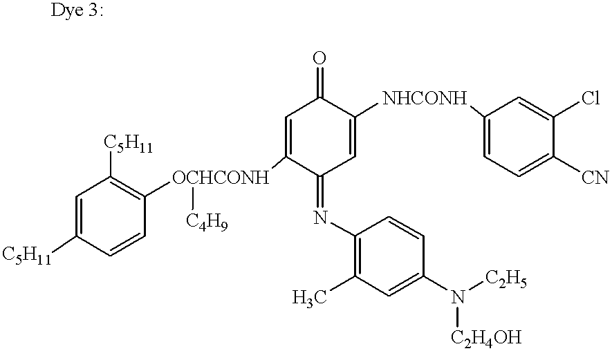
C1=C([C5H11])C=CC([OCHCONH]([C4H9])C2=CC(=O)C([NHCONH]C3=CC=C([CN])C(Cl)=C3)=CC2=NC2=C(C)C=C(N([C2H5])[C2H4OH])C=C2)=C1[C5H11]
